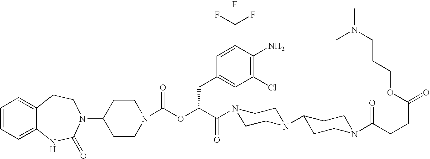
C1(N2C(=O)NC3=CC=CC=C3CC2)CCN(C(OC(C(=O)N2CCN(C3CCN(C(CCC(=O)OCCCN(C)C)=O)CC3)CC2)CC2=CC(Cl)=C(N)C(C(F)(F)F)=C2)=O)CC1
